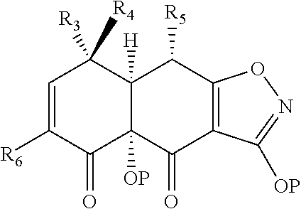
C1=C([R6])C(=O)C2([OP])C([H])(C1([R4])[R3])C([R5])C1=C(C2=O)C([OP])=NO1
